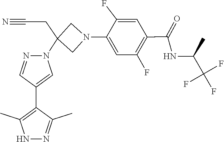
N1N=C(C)C(C2=CN(C3(CC#N)CN(C4=CC(F)=C(C(NC(C(F)(F)F)C)=O)C=C4F)C3)N=C2)=C1C
